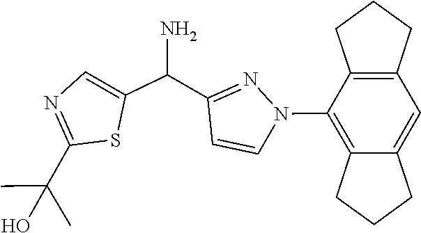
N1=C(C(C2=CN=C(C(C)(O)C)S2)N)C=CN1C1=C2CCCC2=CC2=C1CCC2
